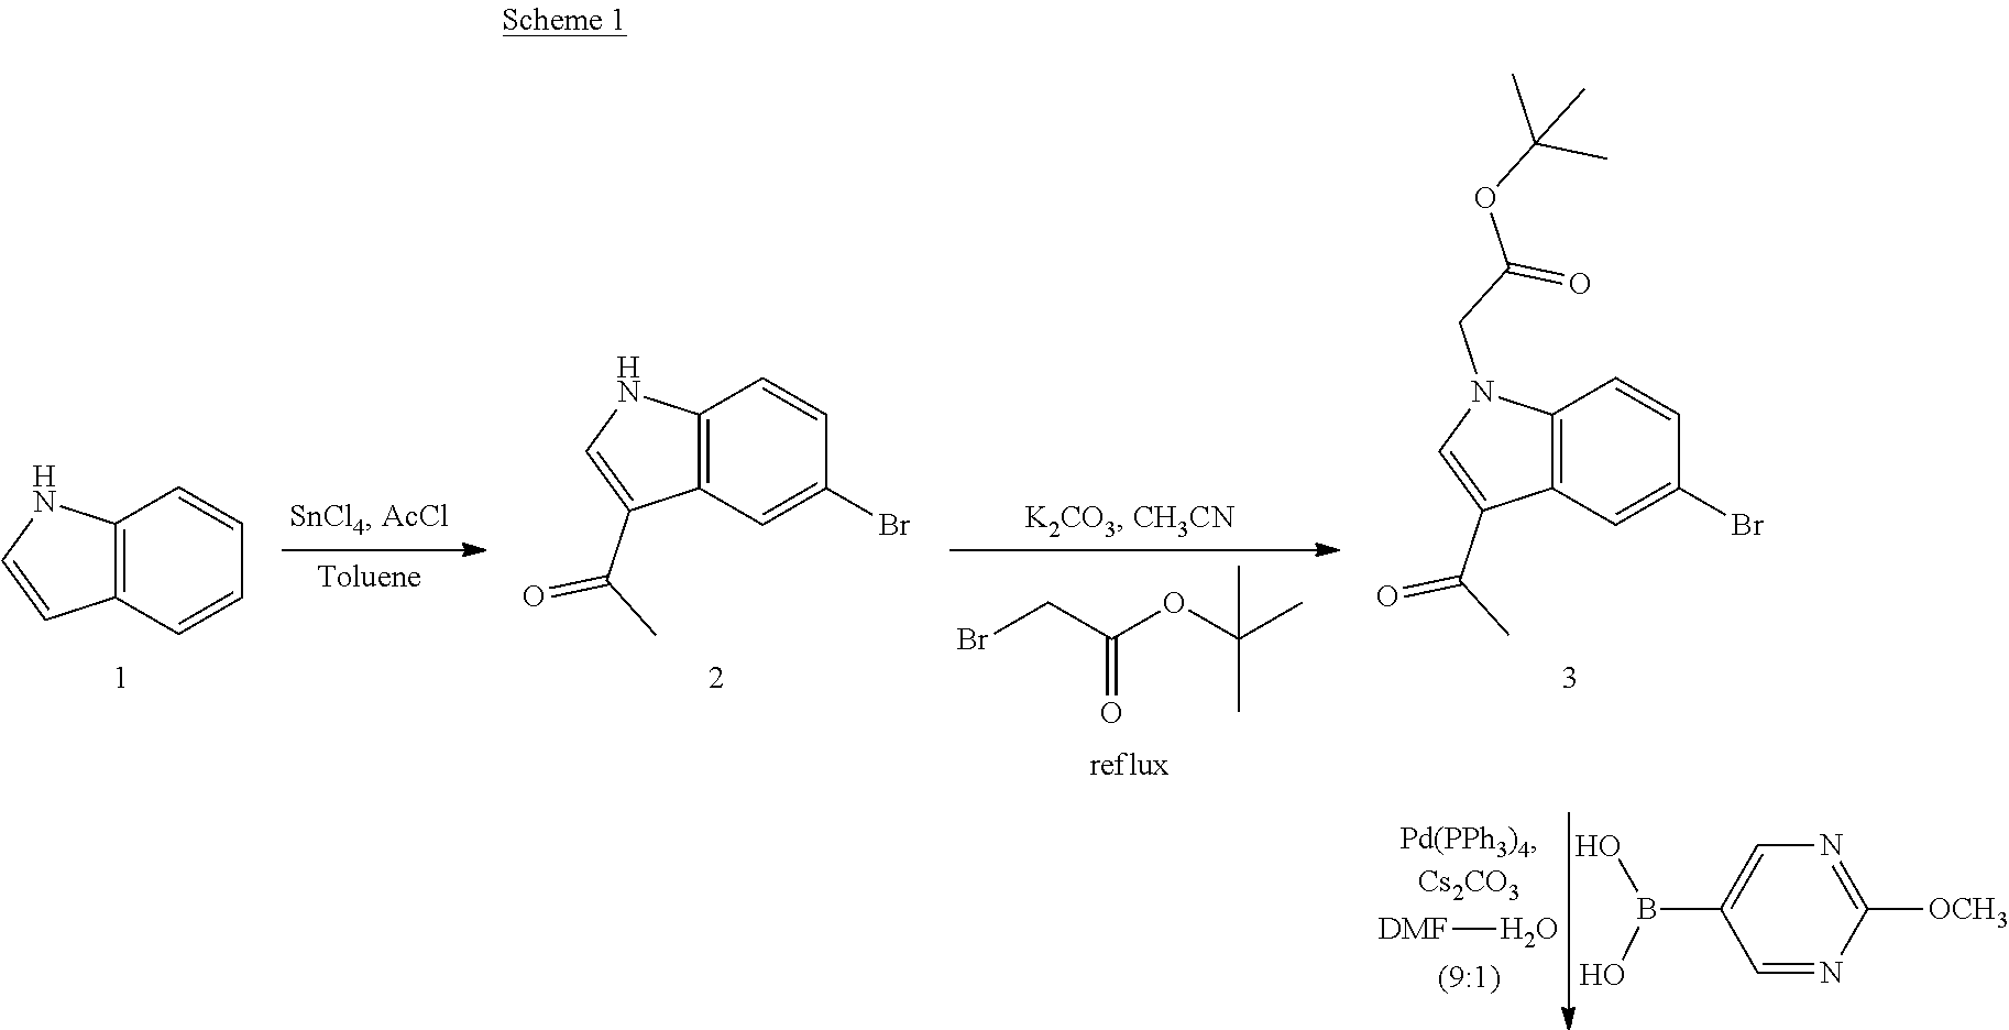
C12=C(C=CC=C1)C=CN2.C12=C(C=C(Br)C=C1)C(C(C)=O)=CN2.BrCC(OC(C)(C)C)=O.C12=C(C=C(Br)C=C1)C(C(C)=O)=CN2CC(OC(C)(C)C)=O.[DMF]O.C1=NC([OCH3])=NC=C1B(O)O
